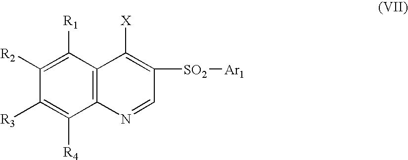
C12=C(C([R1])=C([R2])C([R3])=C1[R4])C([X])=C([SO2][Ar1])C=N2
